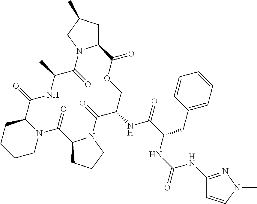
N12C(CCCC1)C(=O)NC(C)C(=O)N1C(CC(C)C1)C(=O)OCC(NC(C(NC(NC1=NN(C)C=C1)=O)CC1=CC=CC=C1)=O)C(=O)N1C(C2=O)CCC1
